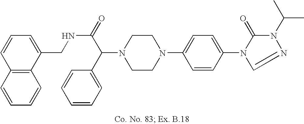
N1(C(C2=CC=CC=C2)C(=O)NCC2=CC=CC3=C2C=CC=C3)CCN(C2=CC=C(N3C(=O)N(C(C)C)N=C3)C=C2)CC1
